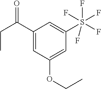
C1(C(CC)=O)=CC(OCC)=CC(S(F)(F)(F)(F)F)=C1
